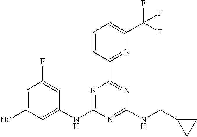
N1=C(NC2=CC([NC])=CC(F)=C2)N=C(NCC2CC2)N=C1C1=NC(C(F)(F)F)=CC=C1
